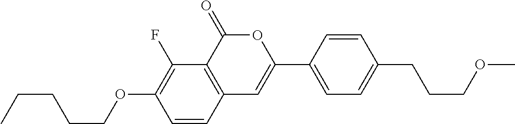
C1=CC2=C(C(F)=C1OCCCCC)C(=O)OC(C1=CC=C(CCCOC)C=C1)=C2
